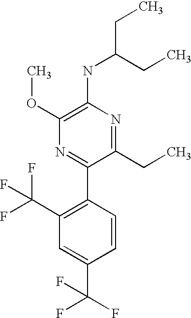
C1(NC(CC)CC)=C(OC)N=C(C2=C(C(F)(F)F)C=C(C(F)(F)F)C=C2)C(CC)=N1
